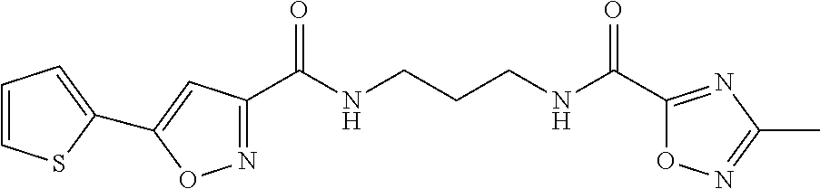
N1=C(C(NCCCNC(C2=NC(C)=NO2)=O)=O)C=C(C2=CC=CS2)O1
